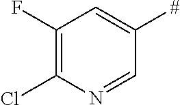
C1(F)=C(Cl)N=CC([#])=C1
